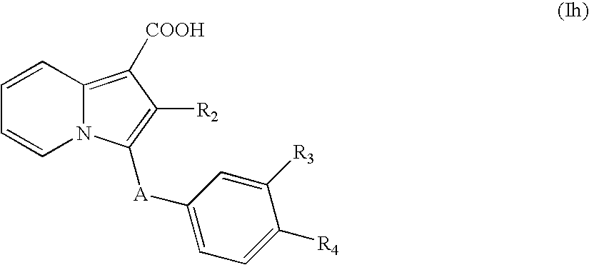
C1=CC2=C([COOH])C([R2])=C([A]C3=CC=C([R4])C([R3])=C3)N2C=C1
